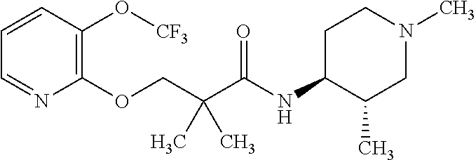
C1(OCC(C(NC2C(C)CN(C)CC2)=O)(C)C)=C(O[CF3])C=CC=N1
